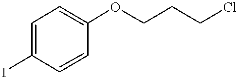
C1=C(I)C=CC(OCCCCl)=C1
